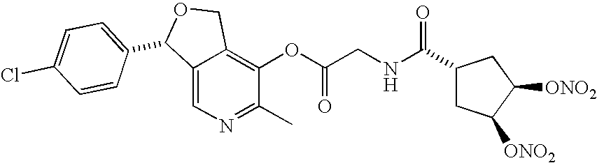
C12=CN=C(C)C(OC(CNC(=O)C3CC([ONO2])C([ONO2])C3)=O)=C1COC2C1=CC=C(Cl)C=C1
